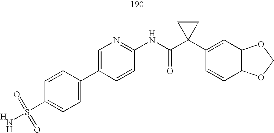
C1(C2=CC=C(S(N)(=O)=O)C=C2)=CN=C(NC(C2(C3=CC4=C(C=C3)OCO4)CC2)=O)C=C1.[H]
